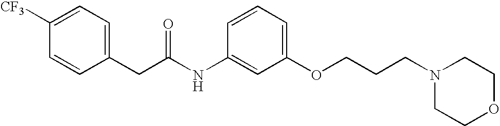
C1([CF3])=CC=C(CC(NC2=CC(OCCCN3CCOCC3)=CC=C2)=O)C=C1
